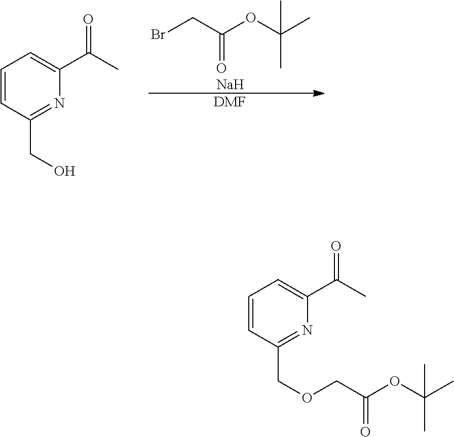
C1=CC(CO)=NC(C(C)=O)=C1.BrCC(OC(C)(C)C)=O.[Na].[DMF].C1=CC(COCC(OC(C)(C)C)=O)=NC(C(C)=O)=C1
